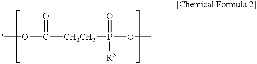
COC([CH2CH2]P(OC)(=O)[R3])=O
